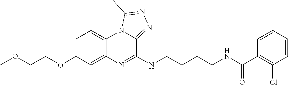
C1=C(OCCOC)C=C2C(=C1)N1C(=NN=C1C)C(NCCCCNC(C1=C(Cl)C=CC=C1)=O)=N2
